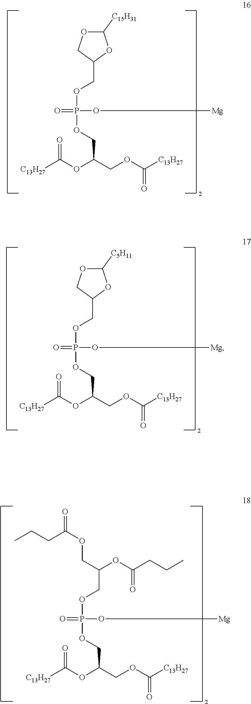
C1(COP(OCC(COC([C13H27])=O)OC([C13H27])=O)(O[Mg])=O)OC([C15H31])OC1.O=C(OCC(COP(OCC(COC([C13H27])=O)OC([C13H27])=O)(O[Mg])=O)OC(CCC)=O)CCC.C1(COP(OCC(COC([C13H27])=O)OC([C13H27])=O)(O[Mg])=O)OC([C5H11])OC1
